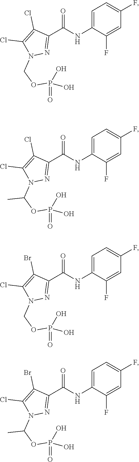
C1=C(NC(C2=NN(COP(=O)(O)O)C(Cl)=C2Cl)=O)C(F)=CC(F)=C1.C1=C(NC(C2=NN(C(OP(=O)(O)O)C)C(Cl)=C2Cl)=O)C(F)=CC(F)=C1.C1=C(NC(C2=NN(COP(=O)(O)O)C(Cl)=C2Br)=O)C(F)=CC(F)=C1.C1=C(NC(C2=NN(C(OP(=O)(O)O)C)C(Cl)=C2Br)=O)C(F)=CC(F)=C1
